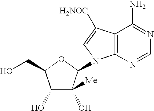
C1(O)C(O)([Me])C(N2C3=C(C([H2NOC])=C2)C(N)=NC=N3)OC1CO
